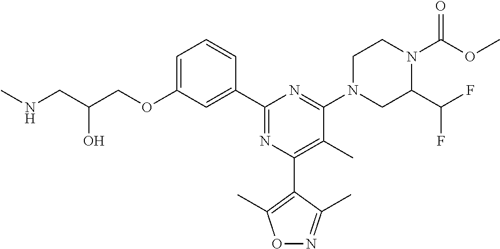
C1=C(OCC(CNC)O)C=C(C2=NC(C3=C(C)ON=C3C)=C(C)C(N3CC(C(F)F)N(C(OC)=O)CC3)=N2)C=C1
